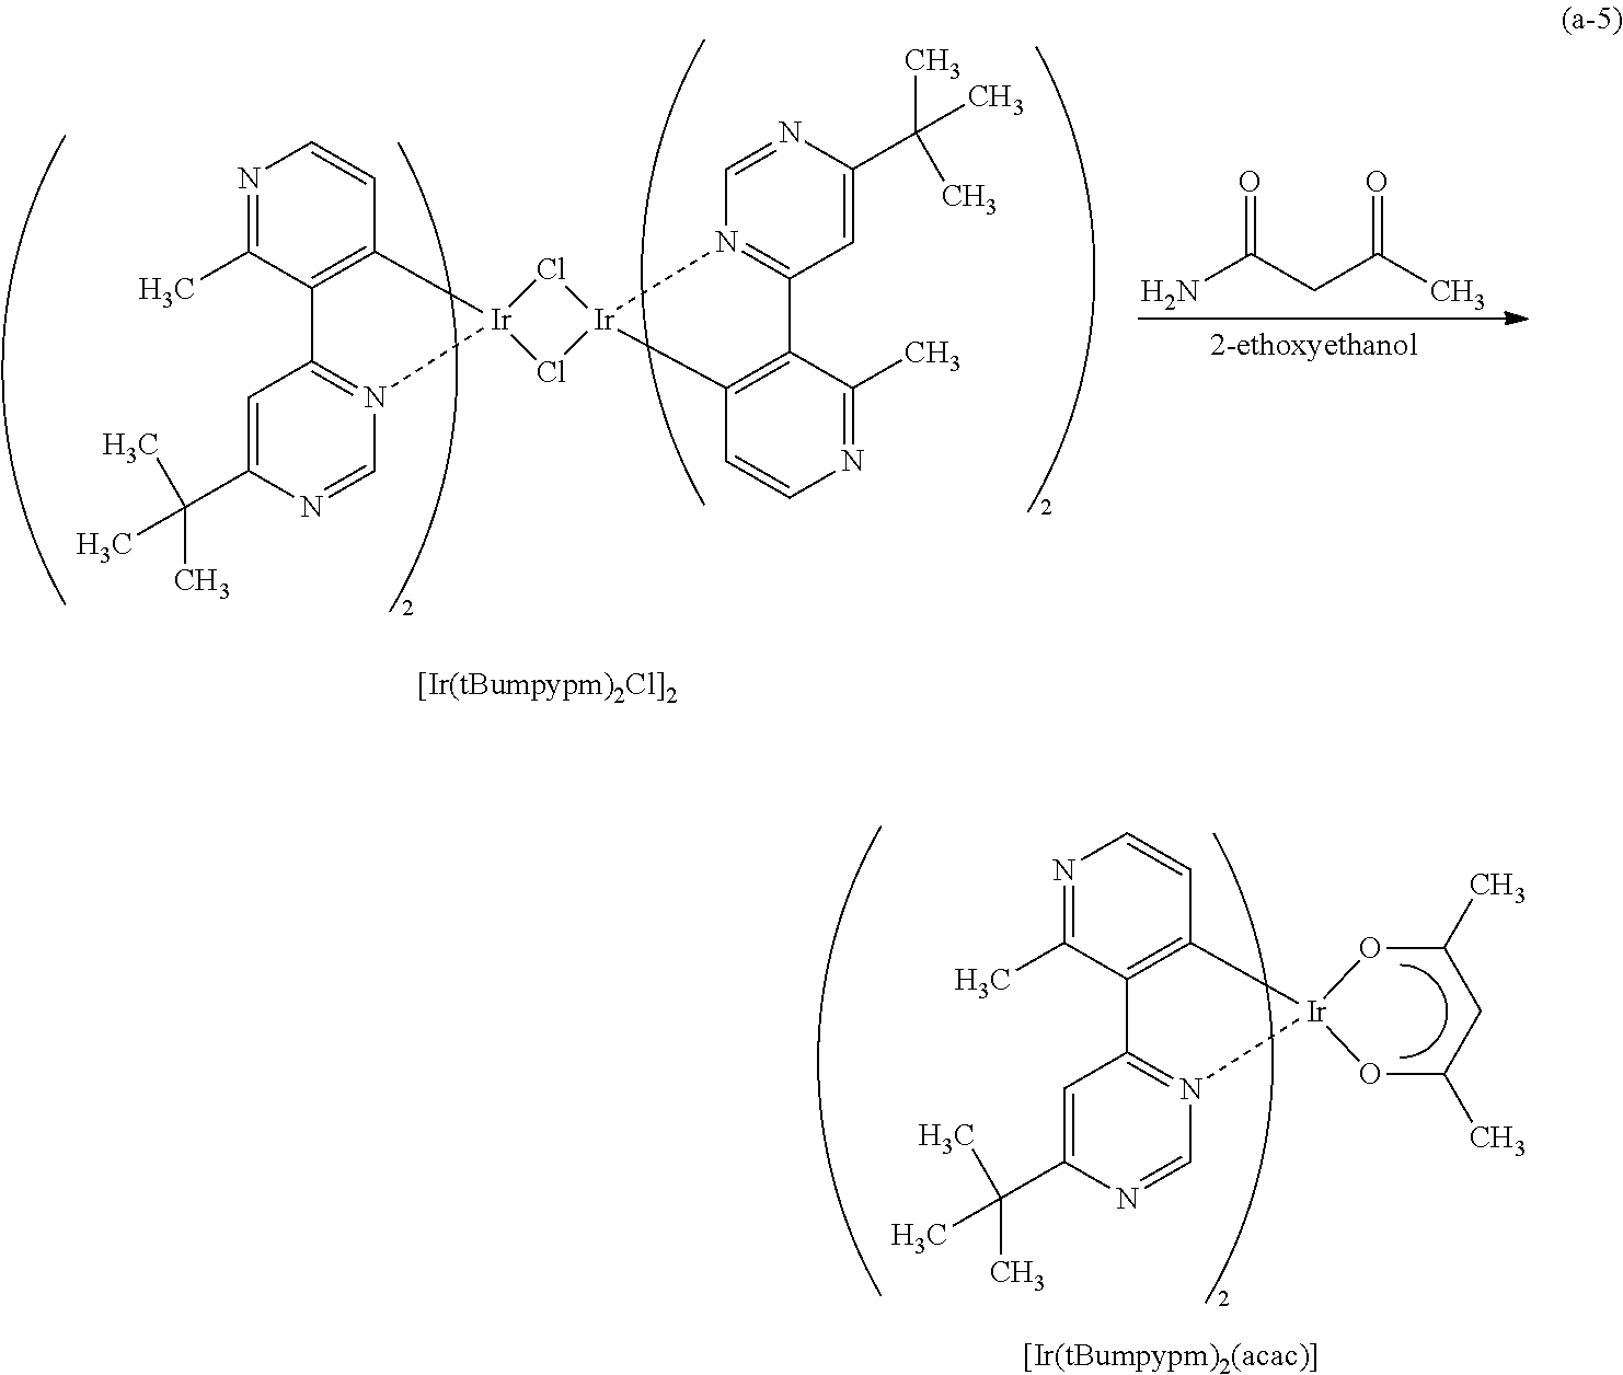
C1=C(C(C)(C)C)N=CN2=C1C1=C(C=CN=C1C)[Ir]21Cl[Ir]2(Cl1)N1=C(C3=C2C=CN=C3C)C=C(C(C)(C)C)N=C1.NC(CC(C)=O)=O.C1=C(C(C)(C)C)N=CN2=C1C1=C(C=CN=C1C)[Ir]21OC(C)CC(C)O1
